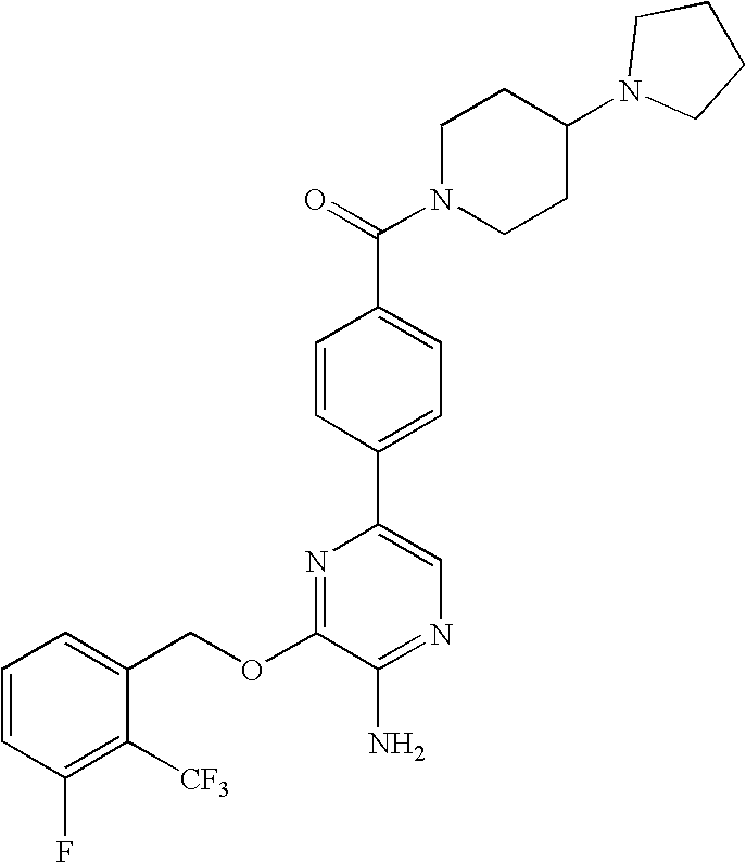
C1=CC=C(COC2=NC(C3=CC=C(C(N4CCC(N5CCCC5)CC4)=O)C=C3)=CN=C2N)C([CF3])=C1F
